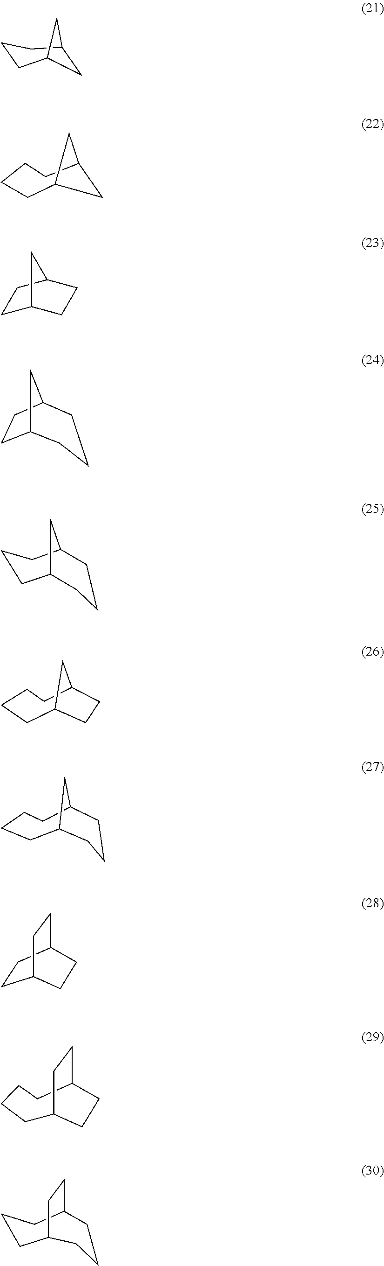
C1C2CCCC1C2.C1CCCC2CC1C2.C1C2CCC(C1)C2.C12CCC(C1)CCC2.C1CCC2CCCC1C2.C12CCCCC(C1)CC2.C12CCCCC(C1)CCC2.C1CC2CCC1CC2.C1C2CCC(CCC1)CC2.C1C2CCC(CC1)CCC2
